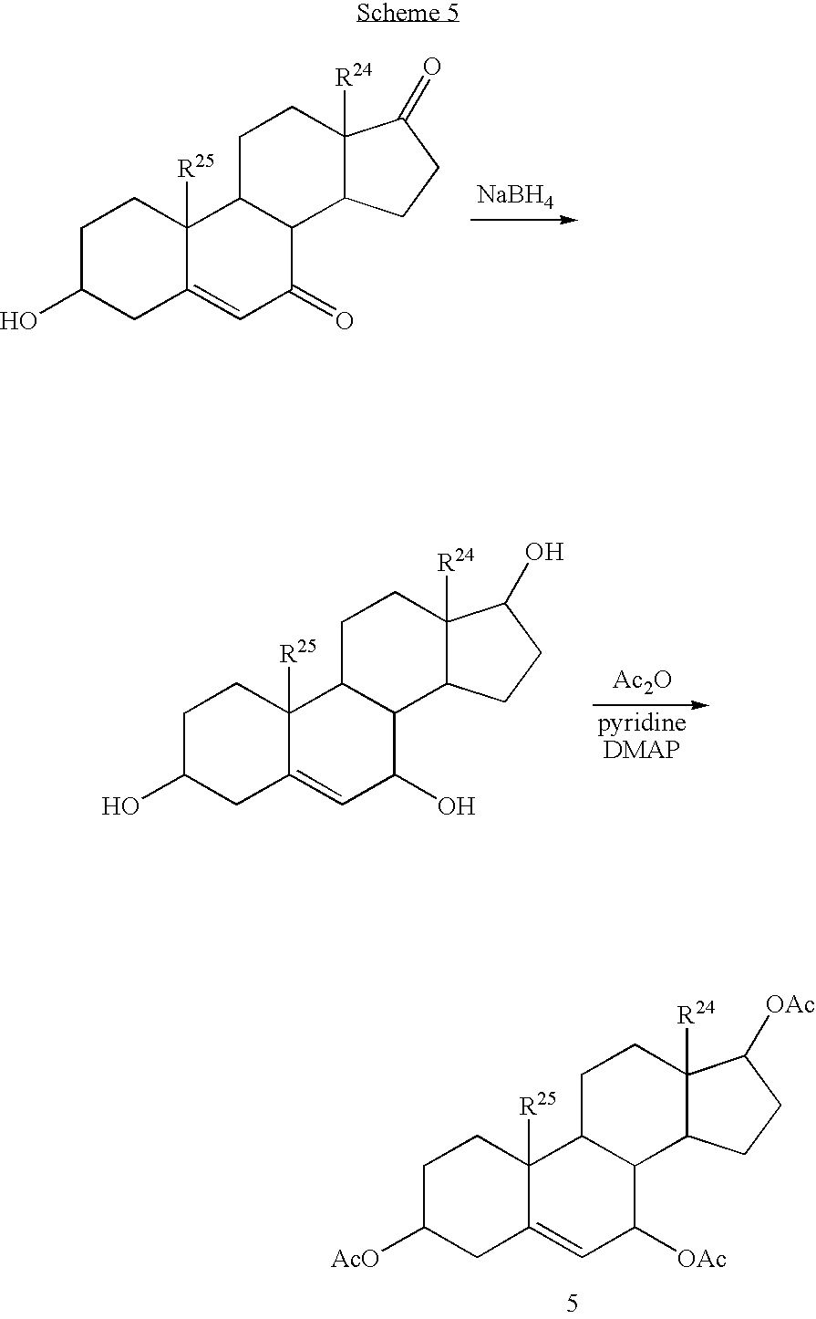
C1C(O)CC2=CC(=O)C3C(C2([R25])C1)CCC1([R24])C3CCC1=O.[NaBH4].C1C(O)CC2=CC(O)C3C(C2([R25])C1)CCC1([R24])C3CCC1O.[Ac2O].C1C([AcO])CC2=CC([OAc])C3C(C2([R25])C1)CCC1([R24])C3CCC1[OAc]
